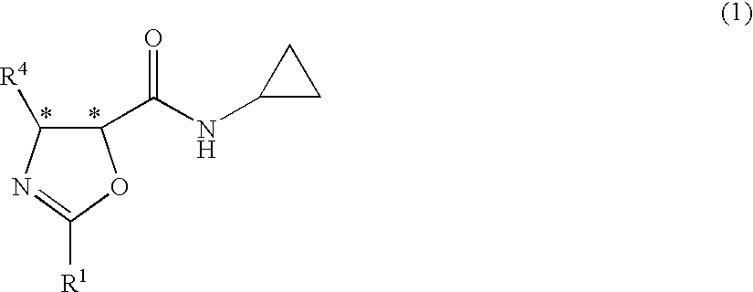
C1(NC(C2C([R4])N=C([R1])O2)=O)CC1
